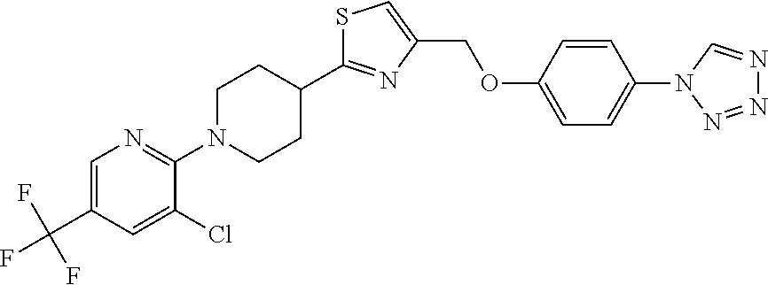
C1=C(C(F)(F)F)C=C(Cl)C(N2CCC(C3=NC(COC4=CC=C(N5C=NN=N5)C=C4)=CS3)CC2)=N1
